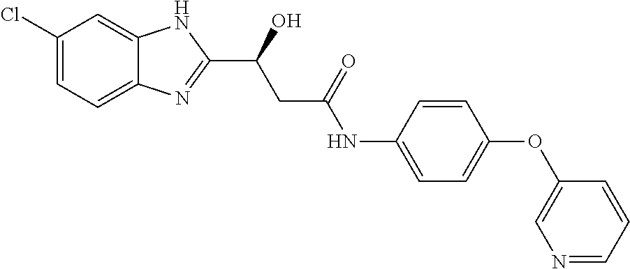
C12=CC=C(Cl)C=C1NC(C(CC(NC1=CC=C(OC3=CN=CC=C3)C=C1)=O)O)=N2
